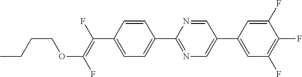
C1=CC(C(=C(F)OCCCC)F)=CC=C1C1=NC=C(C2=CC(F)=C(F)C(F)=C2)C=N1
